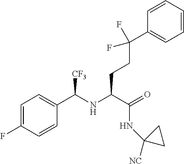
C1(C(CCC(C(=O)NC2([NC])CC2)NC(C2=CC=C(F)C=C2)[CF3])(F)F)=CC=CC=C1
